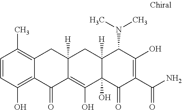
C1=CC(O)=C2C(=C1C)CC1([H])C(=C(O)C3(O)C([H])(C1)C(N(C)C)C(O)=C(C(N)=O)C3=O)C2=O
